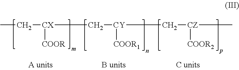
CC[CX](C[CY](C[CZ](C)[COOR2])[COOR1])[COOR]
